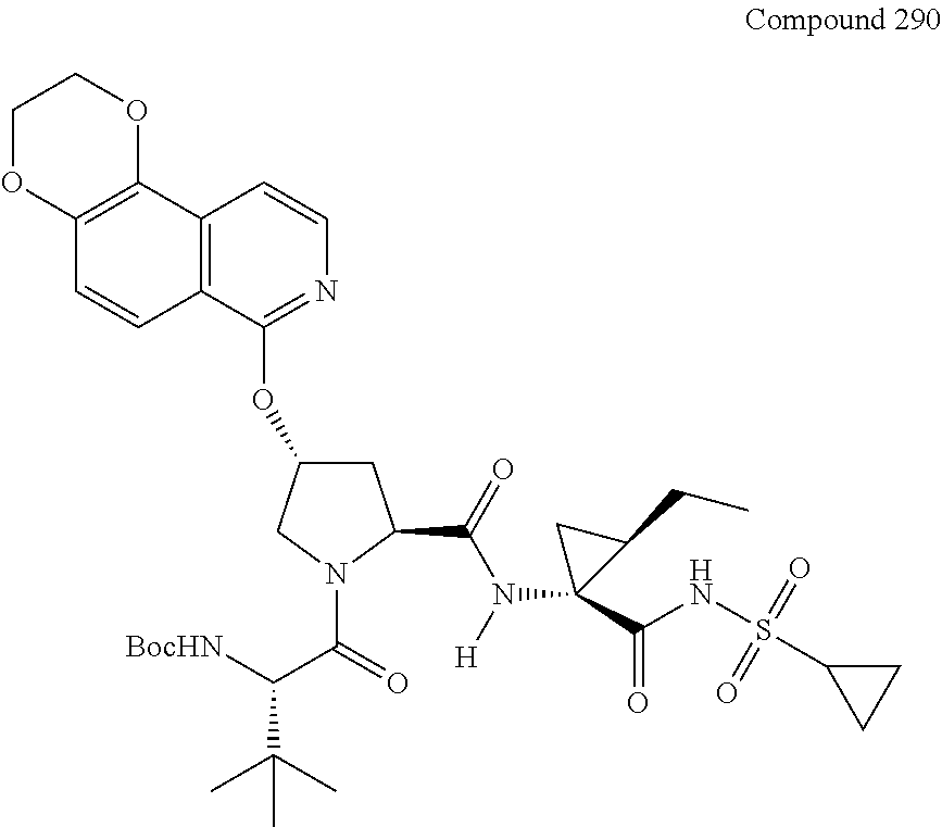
C12=C(C(OC3CC(C(=O)N([H])C4(C(NS(C5CC5)(=O)=O)=O)C(CC)C4)N(C(=O)C([BocHN])C(C)(C)C)C3)=NC=C1)C=CC1=C2OCCO1
